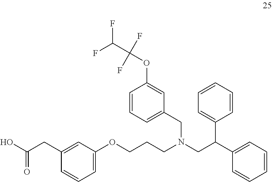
C1(CC(O)=O)=CC(OCCCN(CC(C2=CC=CC=C2)C2=CC=CC=C2)CC2=CC=CC(OC(C(F)F)(F)F)=C2)=CC=C1
